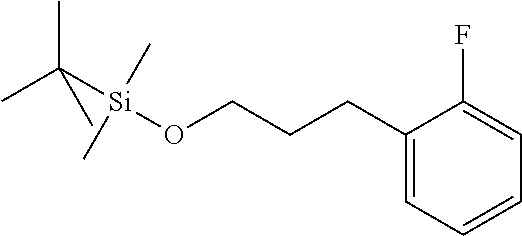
C1(CCCO[Si](C(C)(C)C)(C)C)=CC=CC=C1F
